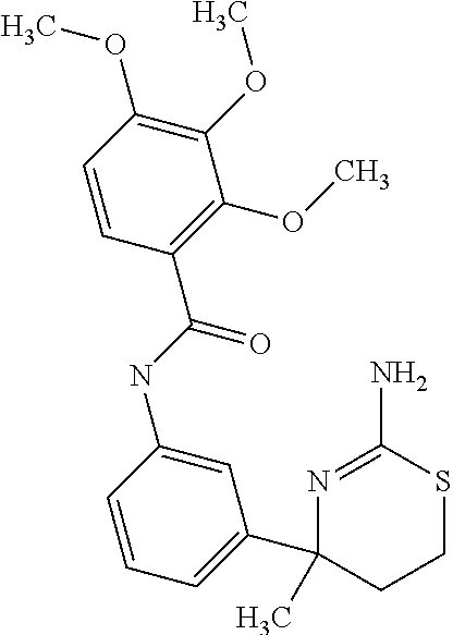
C1=CC(OC)=C(OC)C(OC)=C1C(=O)NC1=CC(C2(C)CCSC(N)=N2)=CC=C1
